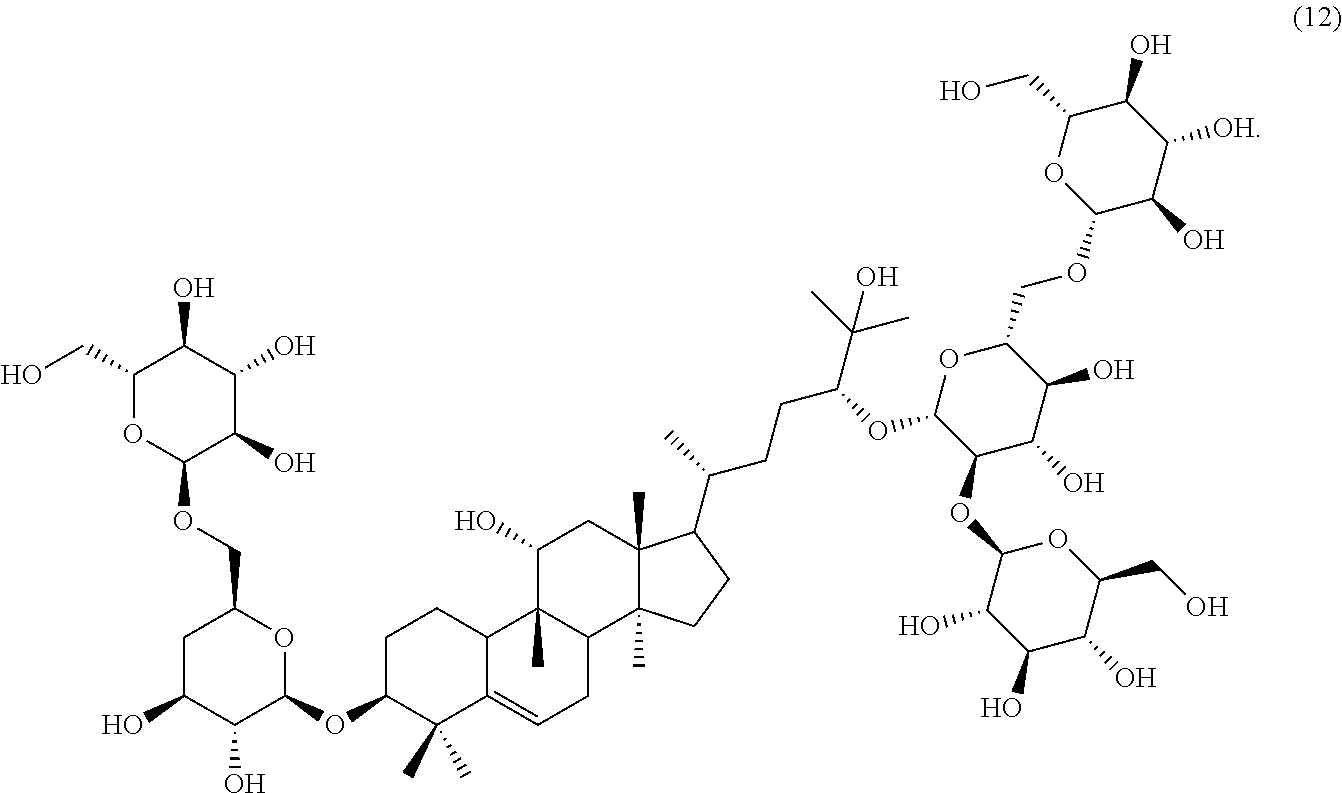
C1C(O)C(O)C(OC2C(C)(C)C3=CCC4C(C)(C3CC2)C(O)CC2(C)C4(C)CCC2C(C)CCC(C(C)(C)O)OC2C(OC3C(O)C(O)C(O)C(CO)O3)C(O)C(O)C(COC3C(O)C([OH])C(O)C(CO)O3)O2)OC1COC1C(O)C(O)C(O)C(CO)O1
